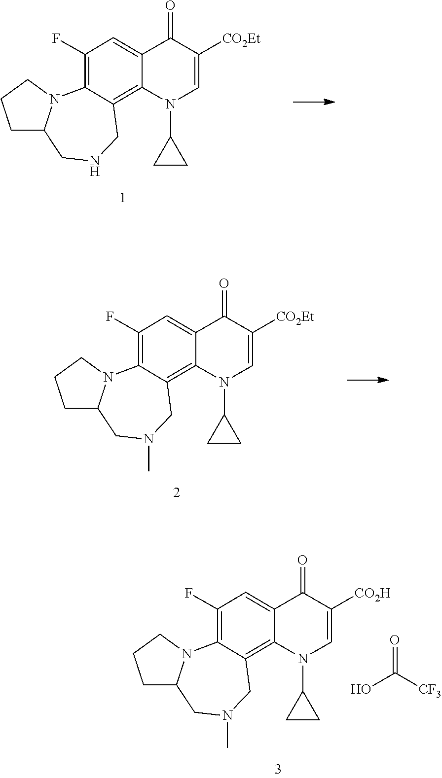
C1C2N(CC1)C1=C(F)C=C3C(=C1CNC2)N(C1CC1)C=C([CO2Et])C3=O.C1C2N(CC1)C1=C(F)C=C3C(=C1CN(C)C2)N(C1CC1)C=C([CO2Et])C3=O.C1C2N(CC1)C1=C(F)C=C3C(=C1CN(C)C2)N(C1CC1)C=C([CO2H])C3=O.O=C([CF3])O
